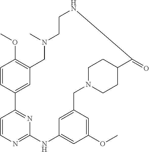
C1=CC2=CC(=C1OC)CN(C)CCNC(=O)C1CCN(CC3=CC(=CC(OC)=C3)NC3=NC=CC2=N3)CC1
